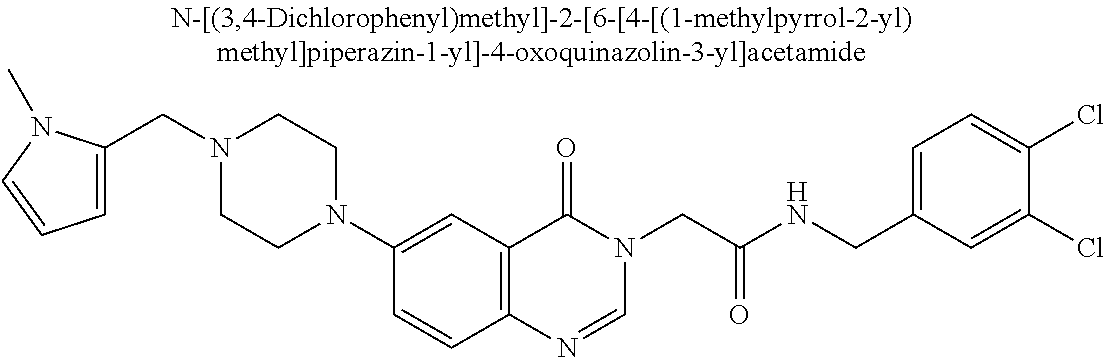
C(N1CCN(C2=CC3=C(C=C2)N=CN(CC(NCC2=CC=C(Cl)C(Cl)=C2)=O)C3=O)CC1)C1=CC=CN1C
